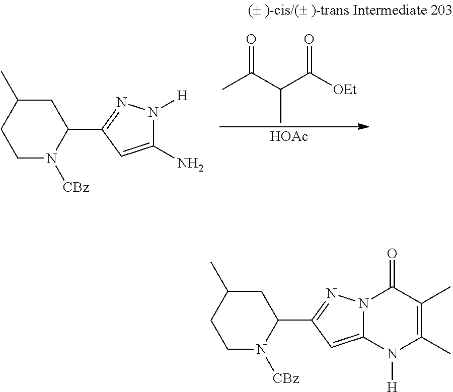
O=C(C(C([OEt])=O)C)C.[HOAc].C1N([CBz])C(C2=NN([H])C(N)=C2)CC(C)C1.C1N([CBz])C(C2=NN3C(=C2)N([H])C(C)=C(C)C3=O)CC(C)C1
